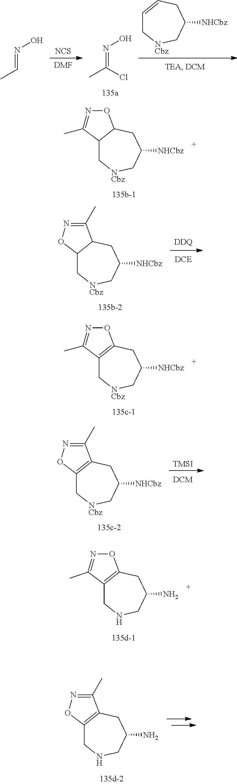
[TMSI].C12=C(CC([NHCbz])C[NCbz]C1)C(C)=NO2.C1=CCC([NHCbz])C[NCbz]C1.N(=C(Cl)C)O.[NCS].[DMF].ON=CC.C12C[NCbz]CC([NHCbz])CC1C(C)=NO2.[DDQ].C12=C(CC([NHCbz])C[NCbz]C1)ON=C2C.C12=C(CC(N)CNC1)ON=C2C.C12=C(CC(N)CNC1)C(C)=NO2.C12C[NCbz]CC([NHCbz])CC1ON=C2C
